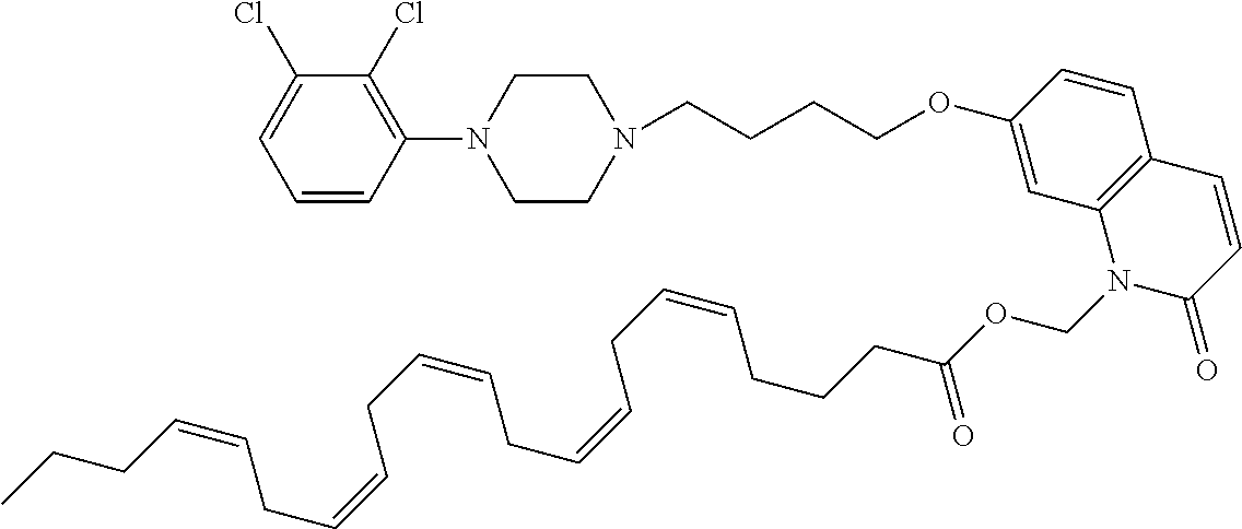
C1=CC(N2CCN(CCCCOC3=CC4=C(C=C3)C=CC(=O)N4COC(CCCC=CCC=CCC=CCC=CCC=CCCC)=O)CC2)=C(Cl)C(Cl)=C1
